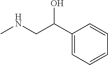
CNCC(C1=CC=CC=C1)O
